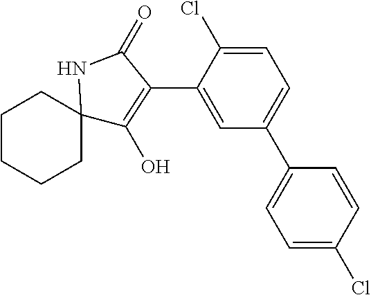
C1CCCC2(C1)C(O)=C(C1=CC(C3=CC=C(Cl)C=C3)=CC=C1Cl)C(=O)N2
